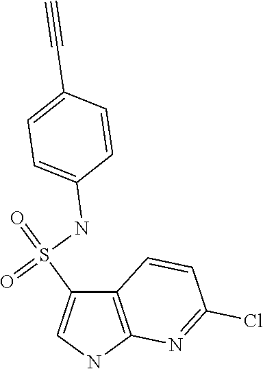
C12=C(NC=C1S(=O)(NC1=CC=C(C#C)C=C1)=O)N=C(Cl)C=C2
